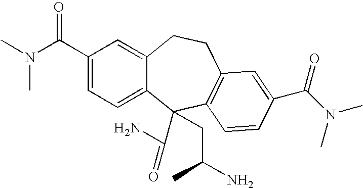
C1(C(N(C)C)=O)=CC=C2C(=C1)CCC1=C(C2(C(=O)N)CC(C)N)C=CC(C(N(C)C)=O)=C1
